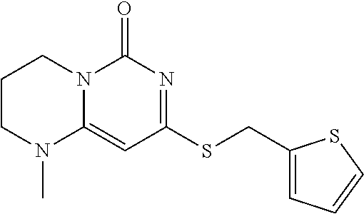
C1(CSC2=NC(=O)N3C(=C2)N(C)CCC3)=CC=CS1
